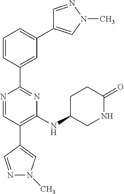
C1=CC(C2=NC(NC3CNC(=O)CC3)=C(C3=CN(C)N=C3)C=N2)=CC(C2=CN(C)N=C2)=C1
